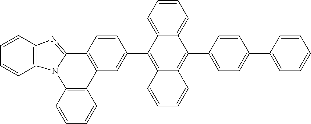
C1=CC2=C(C=C1)N1C(=NC3=C1C=CC=C3)C1=C2C=C(C2=C3C(=C(C4=CC=C(C5=CC=CC=C5)C=C4)C4=CC=CC=C24)C=CC=C3)C=C1
